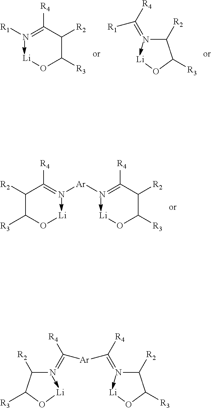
C(C(O[Li])[R3])(C(=N[Ar]N=C(C(C(O[Li])[R3])[R2])[R4])[R4])[R2].N(C(C(O[Li])[R3])[R2])=C([Ar]C([R4])=NC(C(O[Li])[R3])[R2])[R4].N(=C(C(C(O[Li])[R3])[R2])[R4])[R1].C(N=C([R1])[R4])(C(O[Li])[R3])[R2]
